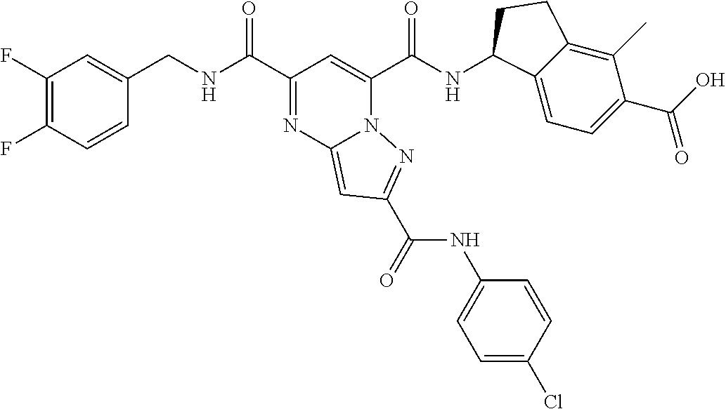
C1(F)=C(F)C=CC(CNC(C2=NC3=CC(C(=O)NC4=CC=C(Cl)C=C4)=NN3C(C(NC3C4=CC=C(C(O)=O)C(C)=C4CC3)=O)=C2)=O)=C1
